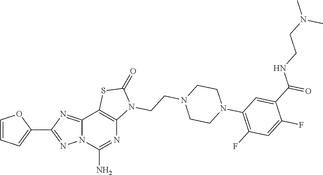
C1=CC=C(C2=NN3C(=N2)C2=C(N=C3N)N(CCN3CCN(C4=C(F)C=C(F)C(C(=O)NCCN(C)C)=C4)CC3)C(=O)S2)O1
